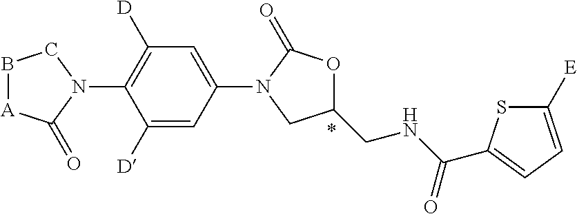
C1([D])=CC(N2CC(CNC(=O)C3=CC=C([E])S3)OC2=O)=CC([D])=C1N1CB[A]C1=O
